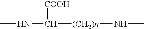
CNC([(CH2)n]NC)[COOH]
